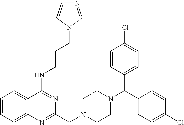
C1(NCCCN2C=NC=C2)=NC(CN2CCN(C(C3=CC=C(Cl)C=C3)C3=CC=C(Cl)C=C3)CC2)=NC2=CC=CC=C12
